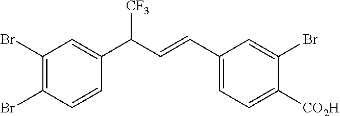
C1(C(C=CC2=CC=C([CO2H])C(Br)=C2)[CF3])=CC(Br)=C(Br)C=C1
